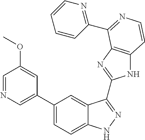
C1(C2=CN=CC(OC)=C2)=CC=C2C(=C1)C(C1=NC3=C(N1)C=CN=C3C1=NC=CC=C1)=NN2
